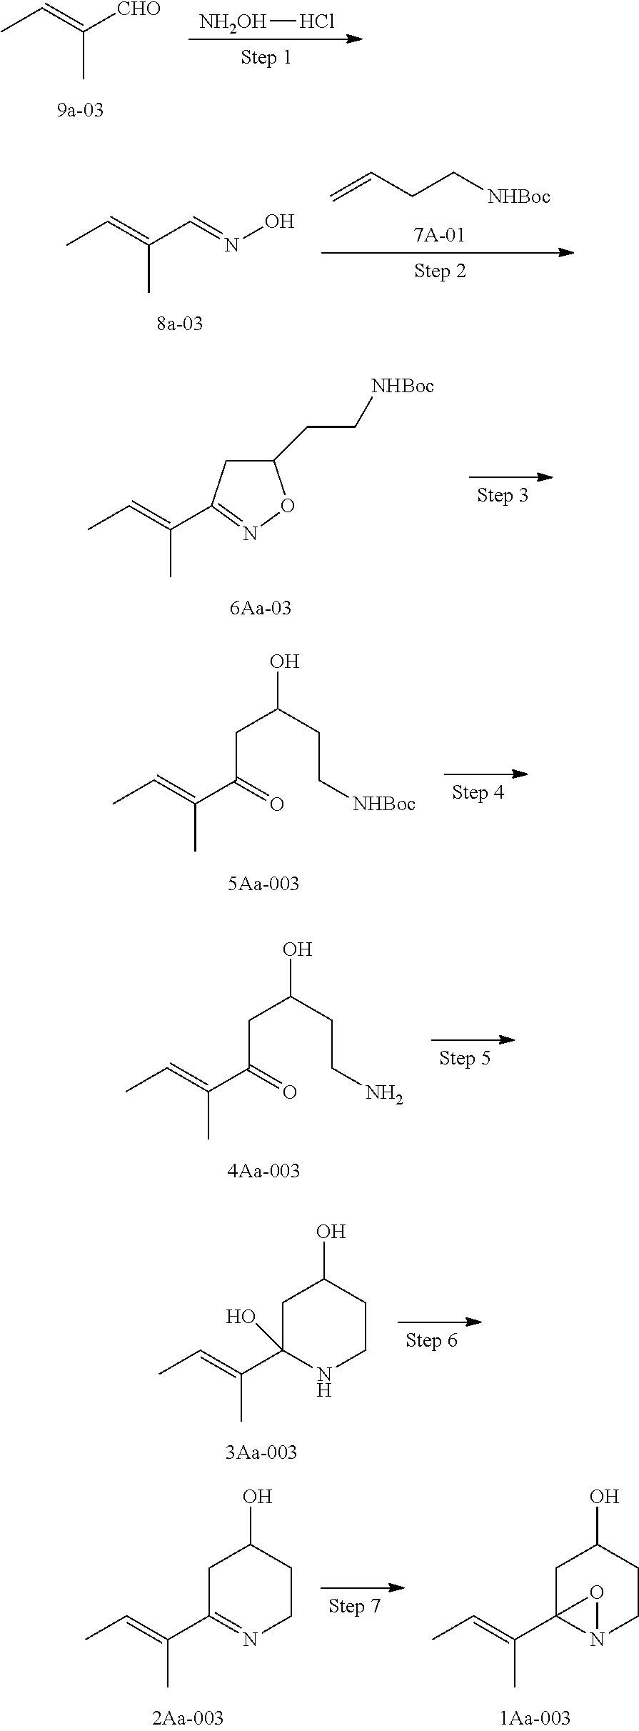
C=CCC[NHBoc].C(C(=CC)C)=NO.C1(CC[NHBoc])CC(C(=CC)C)=NO1.OC(CC(C(=CC)C)=O)CC[NHBoc].OC(CC(C(=CC)C)=O)CCN.OC1CC(C(=CC)C)(O)NCC1.OC1CC(C(=CC)C)=NCC1.OC1CC2(C(=CC)C)N(CC1)O2.[NH2OH]Cl.[CHO]C(=CC)C
